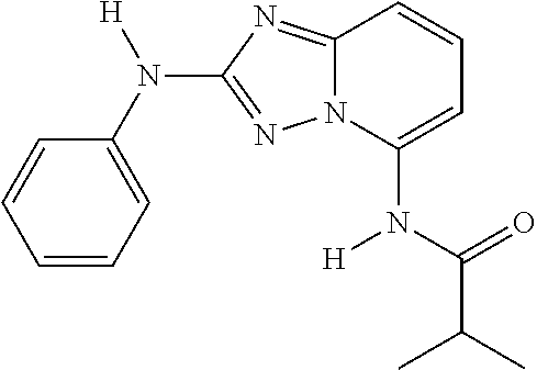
C1=CC=C(N([H])C2=NN3C(=N2)C=CC=C3N(C(=O)C(C)C)[H])C=C1
